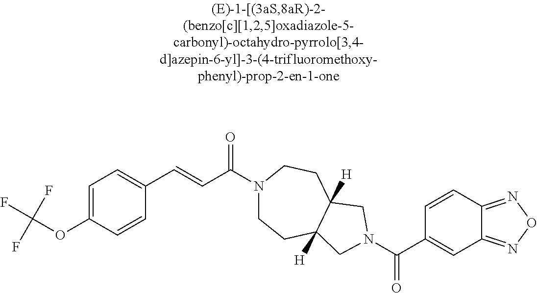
C1=C(OC(F)(F)F)C=CC(C=CC(=O)N2CCC3([H])C([H])(CC2)CN(C(=O)C2=CC4=NON=C4C=C2)C3)=C1
